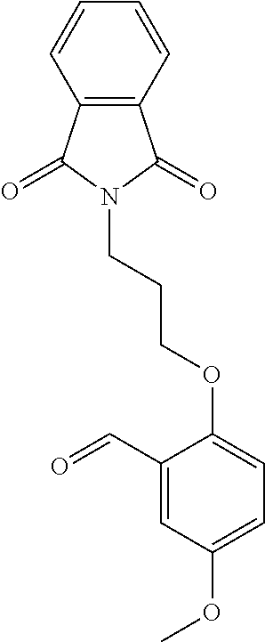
C1=C(OCCCN2C(=O)C3=C(C2=O)C=CC=C3)C(C=O)=CC(OC)=C1
